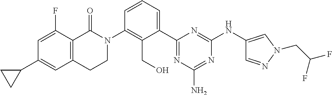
C1(C2=CC3=C(C(F)=C2)C(=O)N(C2=C(CO)C(C4=NC(N)=NC(NC5=CN(CC(F)F)N=C5)=N4)=CC=C2)CC3)CC1
